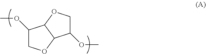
C1C(OC)C2C(O1)C(OC)CO2
